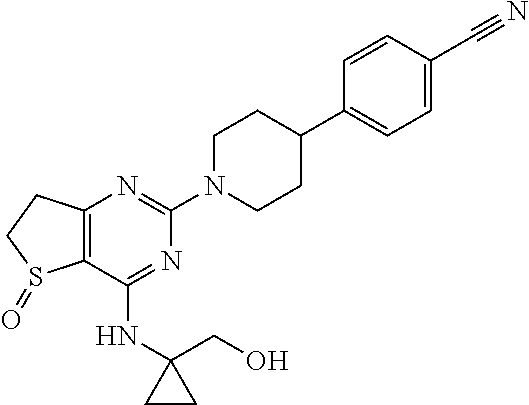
C12=C(C(NC3(CO)CC3)=NC(N3CCC(C4=CC=C(C#N)C=C4)CC3)=N1)S(=O)CC2
